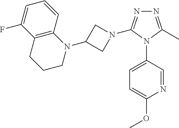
N1=C(C)N(C2=CC=C(OC)N=C2)C(N2CC(N3C4=C(CCC3)C(F)=CC=C4)C2)=N1
